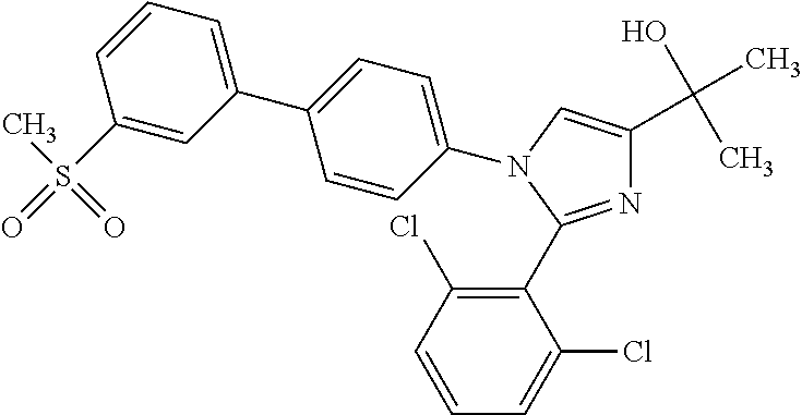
N1=C(C2=C(Cl)C=CC=C2Cl)N(C2=CC=C(C3=CC=CC(S(=O)(=O)C)=C3)C=C2)C=C1C(O)(C)C
